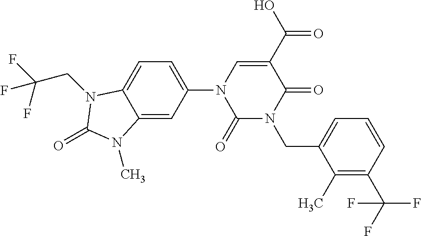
C1(=O)N(CC2=CC=CC(C(F)(F)F)=C2C)C(=O)C(C(O)=O)=CN1C1=CC=C2C(=C1)N(C)C(=O)N2CC(F)(F)F
